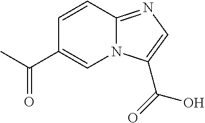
C1(C(C)=O)=CN2C(=NC=C2C(=O)O)C=C1
